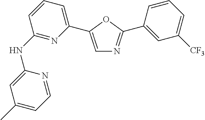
C1(NC2=NC(C3=CN=C(C4=CC([CF3])=CC=C4)O3)=CC=C2)=CC(C)=CC=N1
